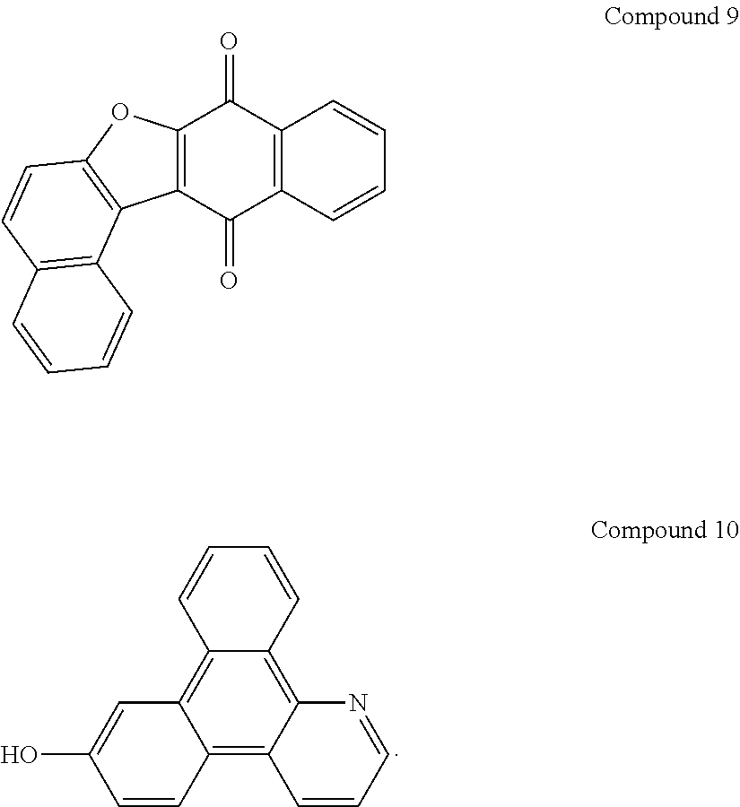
C12=C3C(=C4C(=C1C=CC=C2)N=CC=C4)C=CC(O)=C3.C12=C(C(=O)C3=C(C1=O)C=CC=C3)C1=C(O2)C=CC2=C1C=CC=C2
